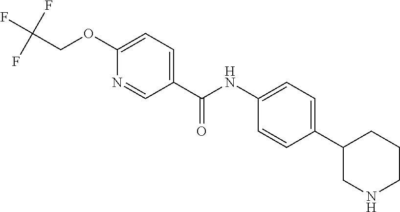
C1(C(NC2=CC=C(C3CNCCC3)C=C2)=O)=CC=C(OCC(F)(F)F)N=C1
